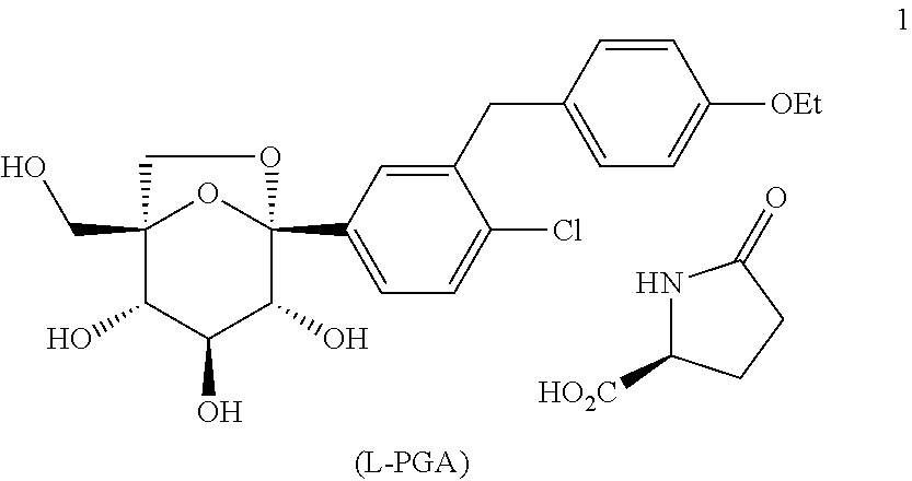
C12(CO)C(O)C(O)C(O)C(C3=CC=C(Cl)C(CC4=CC=C([OEt])C=C4)=C3)(O1)OC2.N1C([HO2C])CCC1=O
